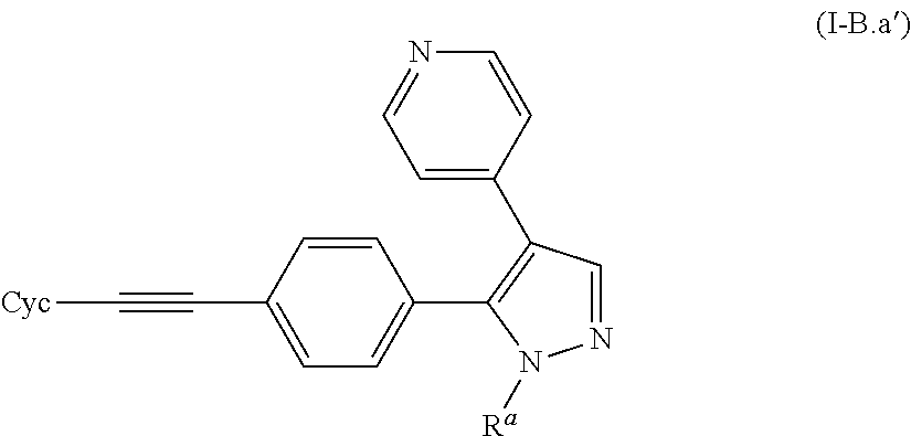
C1=CC(C#C[Cyc])=CC=C1C1=C(C2=CC=NC=C2)C=NN1[Ra]
